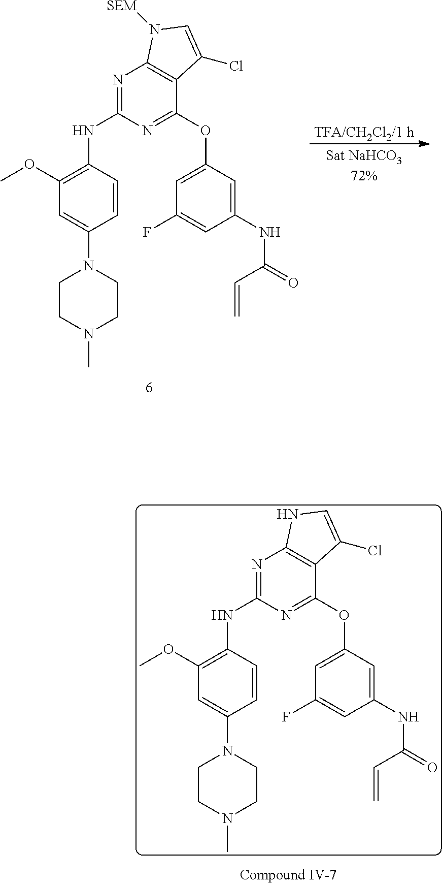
[TFA/CH2Cl2/1 h].C1(NC2=NC3=C(C(OC4=CC(F)=CC(NC(=O)C=C)=C4)=N2)C(Cl)=CN3[SEM])=C(OC)C=C(N2CCN(C)CC2)C=C1.C1(NC2=NC3=C(C(OC4=CC(F)=CC(NC(=O)C=C)=C4)=N2)C(Cl)=CN3)=C(OC)C=C(N2CCN(C)CC2)C=C1
